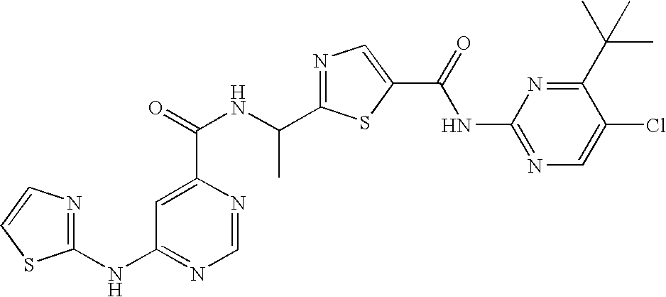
C1=NC(C(=O)NC(C2=NC=C(C(NC3=NC=C(Cl)C(C(C)(C)C)=N3)=O)S2)C)=CC(NC2=NC=CS2)=N1
